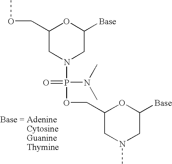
COCC1CN(P(N(C)C)(=O)OCC2CN(C)CC([Base])O2)CC([Base])O1
